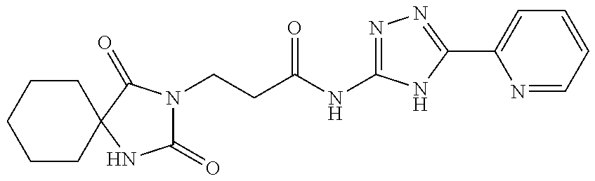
C1(=O)N(CCC(NC2=NN=C(C3=CC=CC=N3)N2)=O)C(=O)C2(N1)CCCCC2
